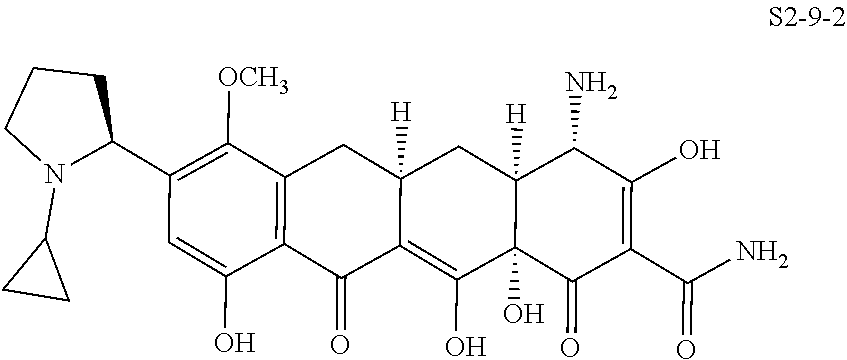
C1(C2N(C3CC3)CCC2)=C([OCH3])C2=C(C(O)=C1)C(=O)C1=C(O)C3(O)C([H])(CC1([H])C2)C(N)C(O)=C(C(N)=O)C3=O
